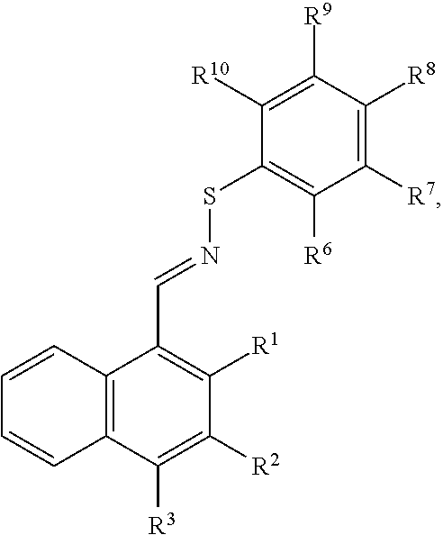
C1=CC2=C(C=C1)C([R3])=C([R2])C([R1])=C2C=NSC1=C([R6])C([R7])=C([R8])C([R9])=C1[R10]
